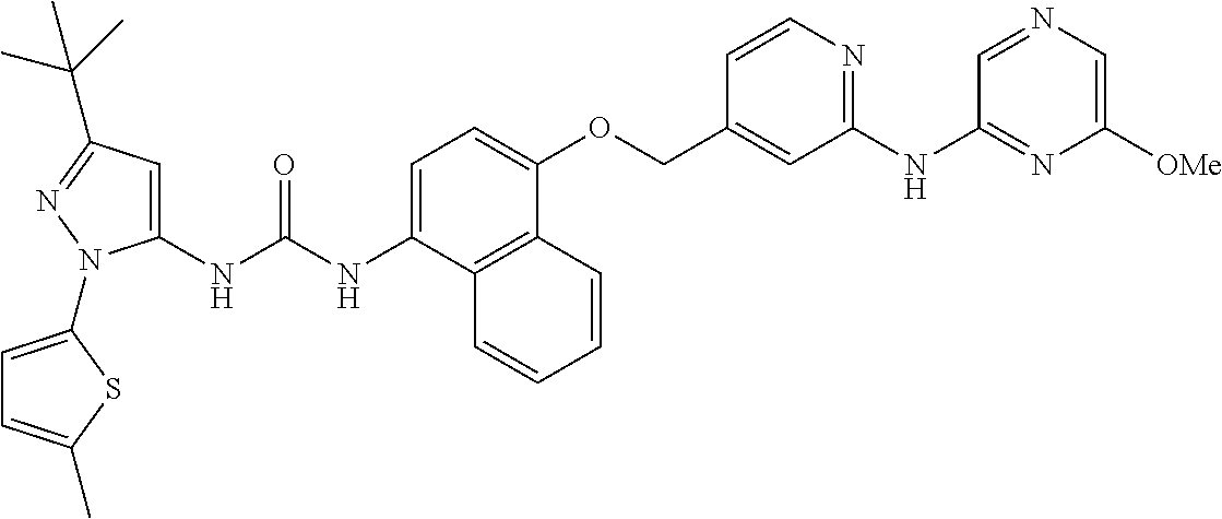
N(C(NC1=CC(C(C)(C)C)=NN1C1=CC=C(C)S1)=O)C1=CC=C(OCC2=CC(NC3=NC([OMe])=CN=C3)=NC=C2)C2=C1C=CC=C2
